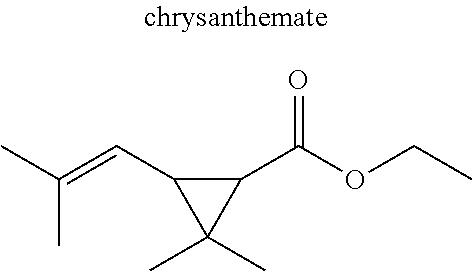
C(C)(C)=CC1C(C(OCC)=O)C1(C)C
